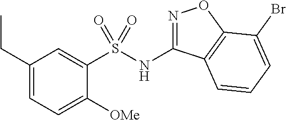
N(C1=NOC2=C1C=CC=C2Br)S(C1=CC(CC)=CC=C1[OMe])(=O)=O
